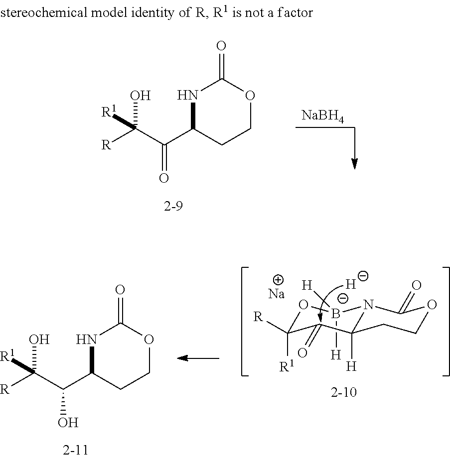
N1C(C(C([R])(O)[R1])=O)CCOC1=O.[NaBH4].N1C(C(C([R])(O)[R1])O)CCOC1=O.O1C([R])([R1])C(=O)C2([H])N(B1([H])[H])C(=O)OCC2.[H].[Na]
